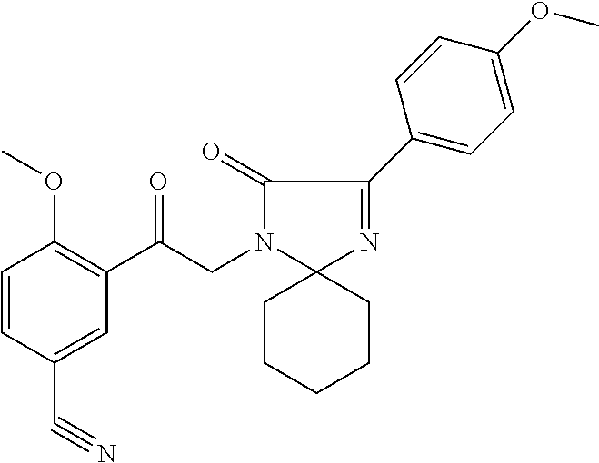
C1CCCCC12N=C(C1=CC=C(OC)C=C1)C(=O)N2CC(C1=C(OC)C=CC(C#N)=C1)=O
